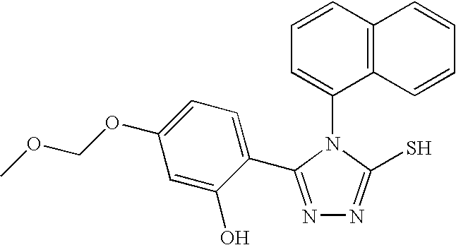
C1=CC2=C(C(N3C(S)=NN=C3C3=CC=C(OCOC)C=C3O)=C1)C=CC=C2
